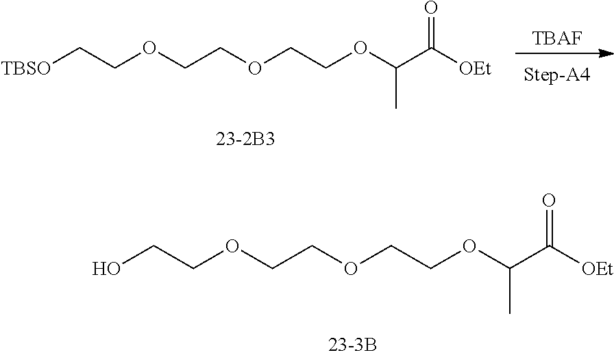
OCCOCCOCCOC(C([OEt])=O)C.[TBAF].[TBSO]CCOCCOCCOC(C([OEt])=O)C
